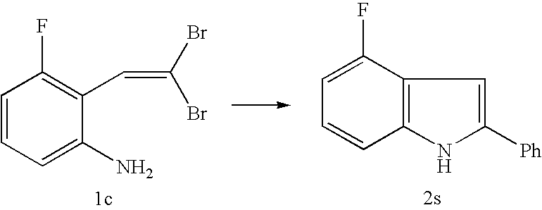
C1=CC=C(N)C(C=C(Br)Br)=C1F.C1=C(F)C2=C(C=C1)NC([Ph])=C2
